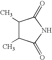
C1(C)C(C)C(=O)NC1=O
